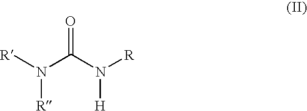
N(C(N([R])[H])=O)([R])[R]
